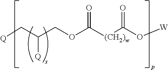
[Q]CC([Q])COC([(CH2)w]C(O[W])=O)=O
